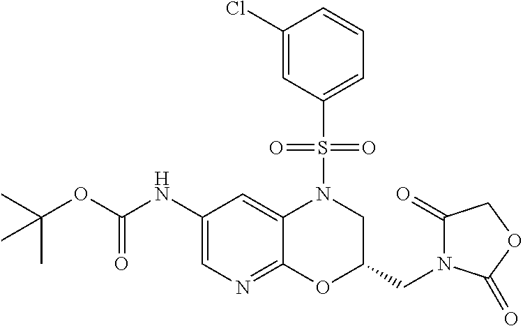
C1(NC(OC(C)(C)C)=O)=CN=C2C(=C1)N(S(C1=CC=CC(Cl)=C1)(=O)=O)CC(CN1C(=O)COC1=O)O2
